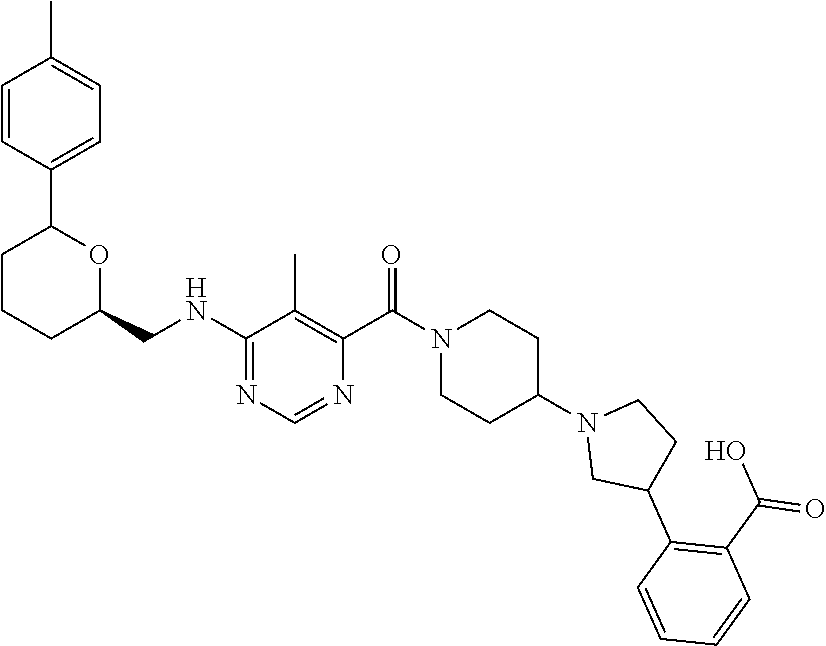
C1=CC(C2CCCC(CNC3=NC=NC(C(N4CCC(N5CC(C6=C(C(O)=O)C=CC=C6)CC5)CC4)=O)=C3C)O2)=CC=C1C
